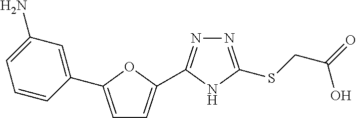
C1=C(C2=CC(N)=CC=C2)OC(C2=NN=C(SCC(=O)O)N2)=C1
